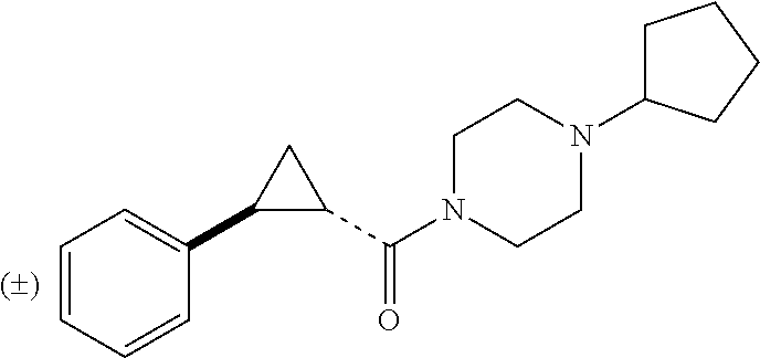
C1=CC=CC(C2C(C(N3CCN(C4CCCC4)CC3)=O)C2)=C1
